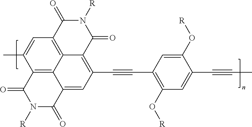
C1(C#CC2=C(O[R])C=C(C#CC)C(O[R])=C2)=C2C3=C(C=C(C)C4=C3C(=C1)C(=O)N([R])C4=O)C(=O)N([R])C2=O
